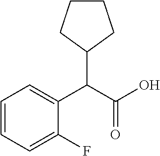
C1=CC=C(F)C(C(C(O)=O)C2CCCC2)=C1
